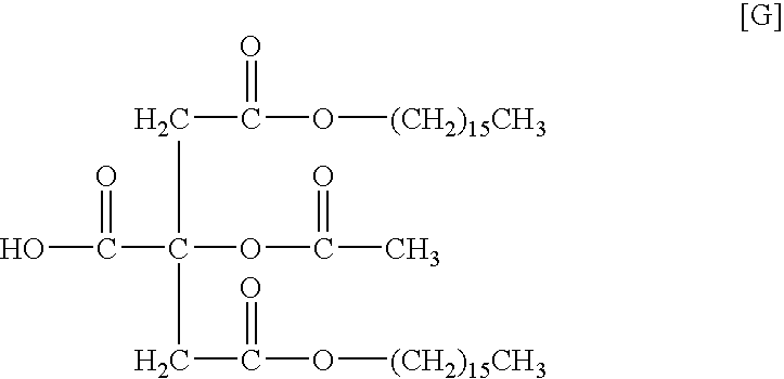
C(C(OC(C)=O)(C(O)=O)CC(O[(CH2)15CH3])=O)C(O[(CH2)15CH3])=O
